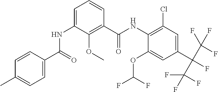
C1=CC(C(=O)NC2=CC=CC(C(NC3=C(Cl)C=C(C(C(F)(F)F)(C(F)(F)F)F)C=C3OC(F)F)=O)=C2OC)=CC=C1C
